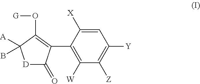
C1([W])=C(C2=C(O[G])C(B)([A])[D]C2=O)C([X])=CC([Y])=C1[Z]
